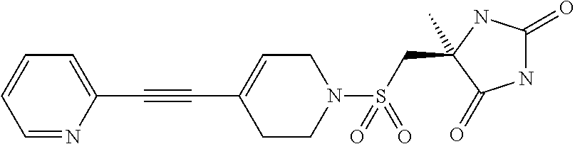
N1C(=O)NC(CS(N2CC=C(C#CC3=CC=CC=N3)CC2)(=O)=O)(C)C1=O
